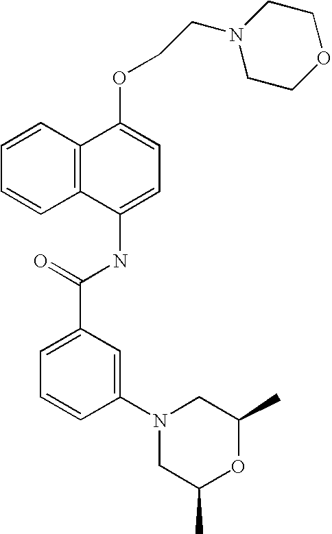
C1=CC2=C(C=C1)C(NC(C1=CC=CC(N3CC(C)OC(C)C3)=C1)=O)=CC=C2OCCN1CCOCC1
